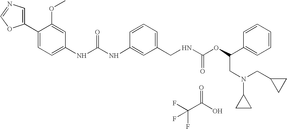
C1(C2=CC=C(NC(NC3=CC(CNC(OC(C4=CC=CC=C4)CN(CC4CC4)C4CC4)=O)=CC=C3)=O)C=C2OC)=CN=CO1.C(C(O)=O)(F)(F)F
